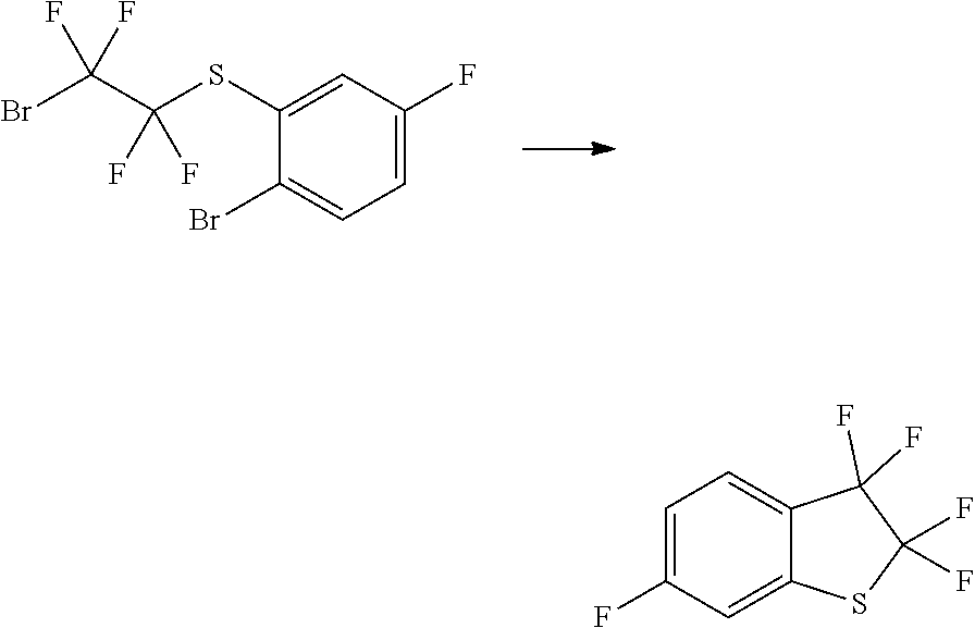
FC(F)(C(Br)(F)F)SC1=CC(F)=CC=C1Br.C1=C2C(F)(F)C(F)(F)SC2=CC(F)=C1
